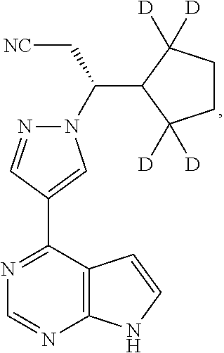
N1C2=C(C=C1)C(C1=CN(C(C[NC])C3C([D])([D])CCC3([D])[D])N=C1)=NC=N2
